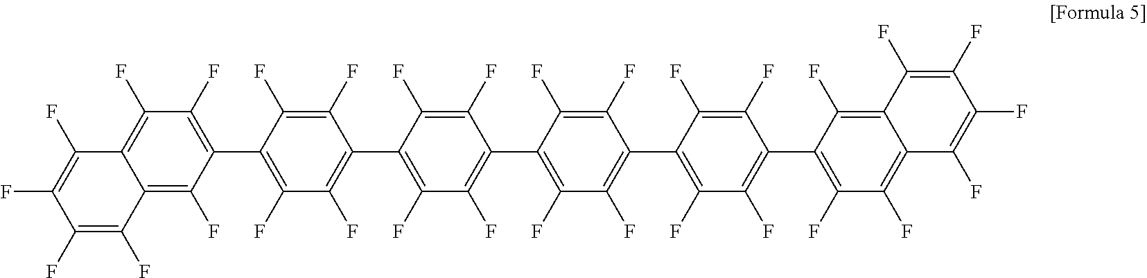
C12=C(F)C(C3=C(F)C(F)=C(C4=C(F)C(F)=C(C5=C(F)C(F)=C(C6=C(F)C(F)=C(C7=C(F)C(F)=C8C(=C7F)C(F)=C(F)C(F)=C8F)C(F)=C6F)C(F)=C5F)C(F)=C4F)C(F)=C3F)=C(F)C(F)=C1C(F)=C(F)C(F)=C2F
